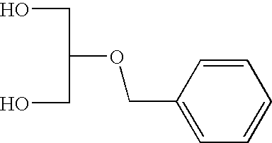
C(OCC1=CC=CC=C1)(CO)CO
